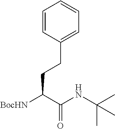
C1=CC(CCC([BocHN])C(NC(C)(C)C)=O)=CC=C1
